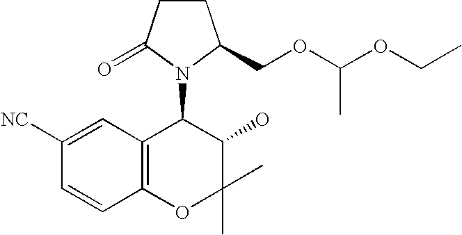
C1CC(=O)N(C2C3=C(OC(C)(C)C2O)C=CC([NC])=C3)C1COC(OCC)C
